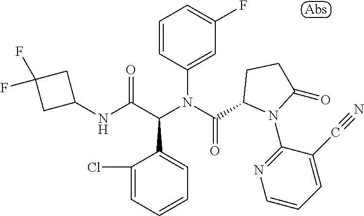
C1(NC(C(N(C(=O)C2N(C3=NC=CC=C3C#N)C(=O)CC2)C2=CC(F)=CC=C2)C2=CC=CC=C2Cl)=O)CC(F)(F)C1
